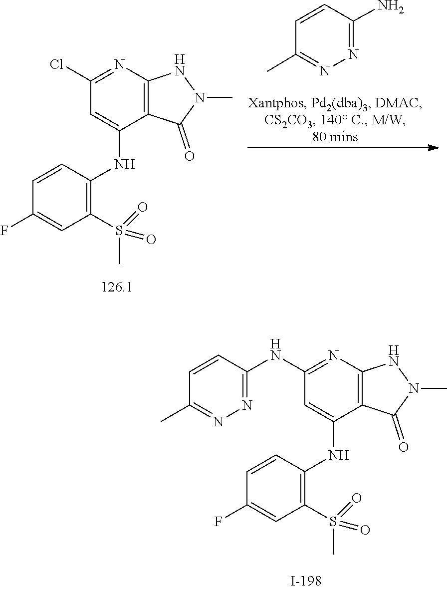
C1=CC(N)=NN=C1C.O=S(=O)(C)C1=C(NC2=CC(Cl)=NC3=C2C(=O)N(C)N3)C=CC(F)=C1.CS(=O)(=O)C1=C(NC2=CC(NC3=NN=C(C)C=C3)=NC3=C2C(=O)N(C)N3)C=CC(F)=C1
